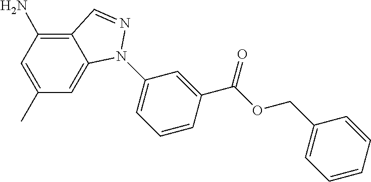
C1=C2C(=C(N)C=C1C)C=NN2C1=CC=CC(C(OCC2=CC=CC=C2)=O)=C1
